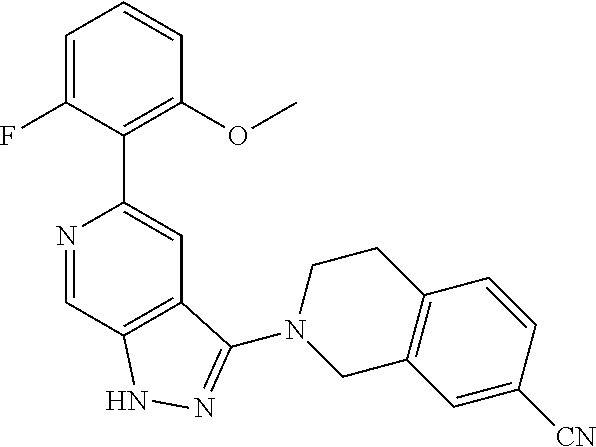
N1=CC2=C(C=C1C1=C(OC)C=CC=C1F)C(N1CC3=C(CC1)C=CC([CN])=C3)=NN2
